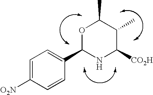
O1C(C2=CC=C([O2N])C=C2)NC([CO2H])C(C)C1C
